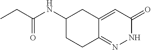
C(C(NC1CCC2=NNC(=O)C=C2C1)=O)C
